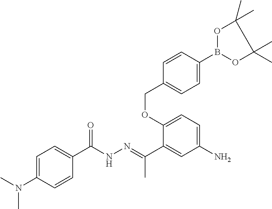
CN(C1=CC=C(C(NN=C(C)C2=CC(N)=CC=C2OCC2=CC=C(B3OC(C)(C)C(C)(C)O3)C=C2)=O)C=C1)C
